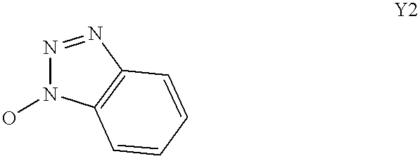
N1=NC2=C(N1O)C=CC=C2
